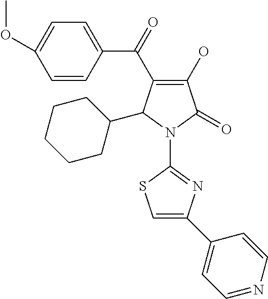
C1(O)=C(C(=O)C2=CC=C(OC)C=C2)C(C2CCCCC2)N(C2=NC(C3=CC=NC=C3)=CS2)C1=O
